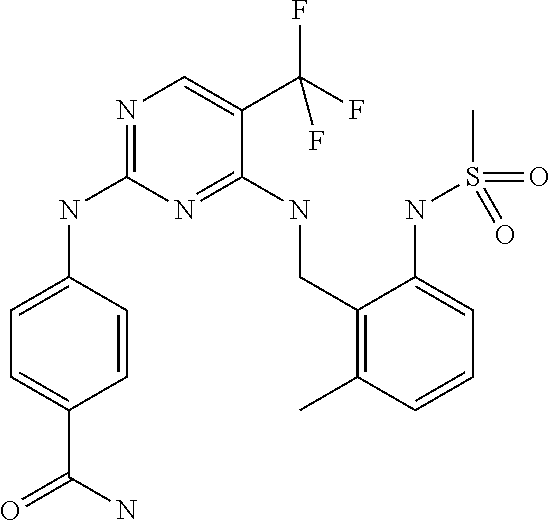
C1=C(NC2=NC=C(C(F)(F)F)C(NCC3=C(C)C=CC=C3NS(C)(=O)=O)=N2)C=CC(C(=O)N)=C1
